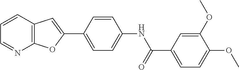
C1=CC2=C(N=C1)OC(C1=CC=C(NC(=O)C3=CC=C(OC)C(OC)=C3)C=C1)=C2
